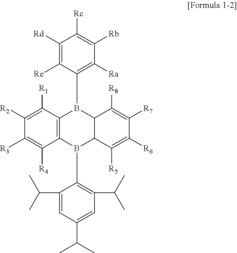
C12=C(C([R1])=C([R2])C([R3])=C1[R4])B(C1=C([Ra])C([Rb])=C([Rc])C([Rd])=C1[Re])C1C(B2C2=C(C(C)C)C=C(C(C)C)C=C2C(C)C)C([R5])=C([R6])C([R7])=C1[R8]
